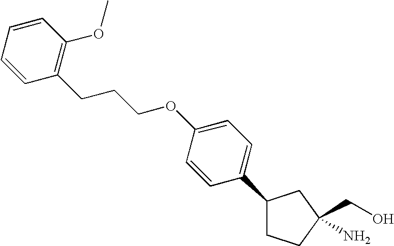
C1(C2=CC=C(OCCCC3=C(OC)C=CC=C3)C=C2)CCC(CO)(N)C1
